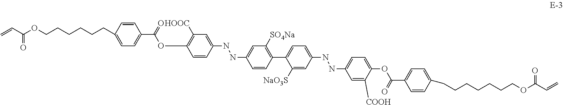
C1=CC(CCCCCCOC(C=C)=O)=CC=C1C(=O)OC1=C([HOOC])C=C(NNC2=CC([SO4Na])=C(C3=CC=C(NNC4=CC=C(OC(C5=CC=C(CCCCCCCOC(C=C)=O)C=C5)=O)C([COOH])=C4)C=C3[NaO3S])C=C2)C=C1
